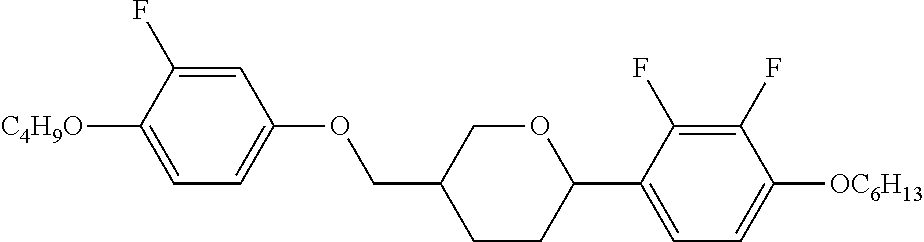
C1=C(F)C([C4H9O])=CC=C1OCC1CCC(C2=CC=C([OC6H13])C(F)=C2F)OC1
